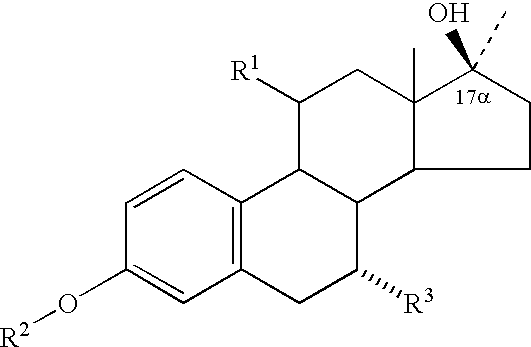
C12=C(C=CC(O[R2])=C1)C1C(C([R3])C2)C2C(C)(CC1[R1])C(O)(C)CC2
